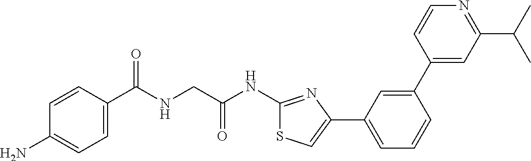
C1=CC(C(NCC(NC2=NC(C3=CC=CC(C4=CC(C(C)C)=NC=C4)=C3)=CS2)=O)=O)=CC=C1N
